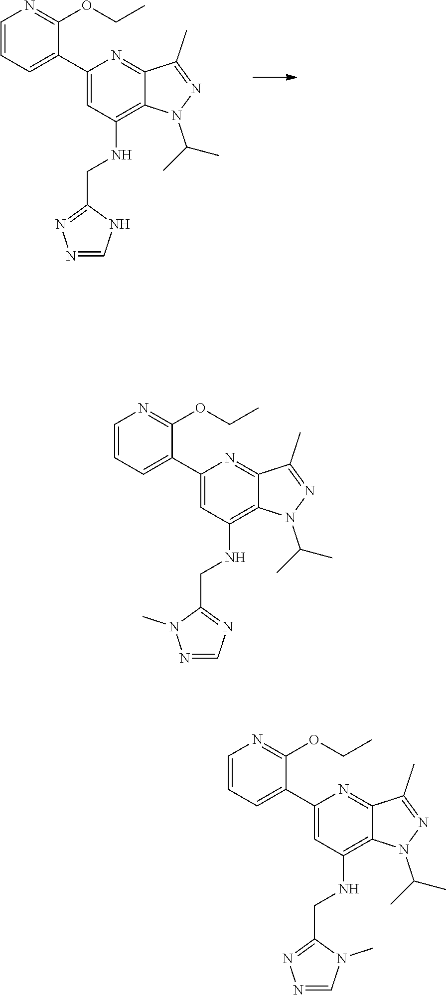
CC(N1C2=C(NCC3=NN=CN3)C=C(C3=CC=CN=C3OCC)N=C2C(C)=N1)C.CC(N1C2=C(NCC3=NC=NN3C)C=C(C3=CC=CN=C3OCC)N=C2C(C)=N1)C.CC(N1C2=C(NCC3=NN=CN3C)C=C(C3=CC=CN=C3OCC)N=C2C(C)=N1)C
